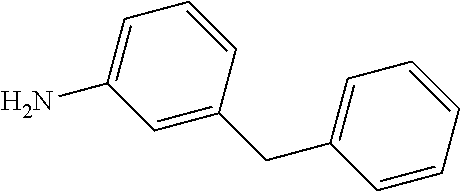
C1=C(CC2=CC=CC=C2)C=CC=C1N
